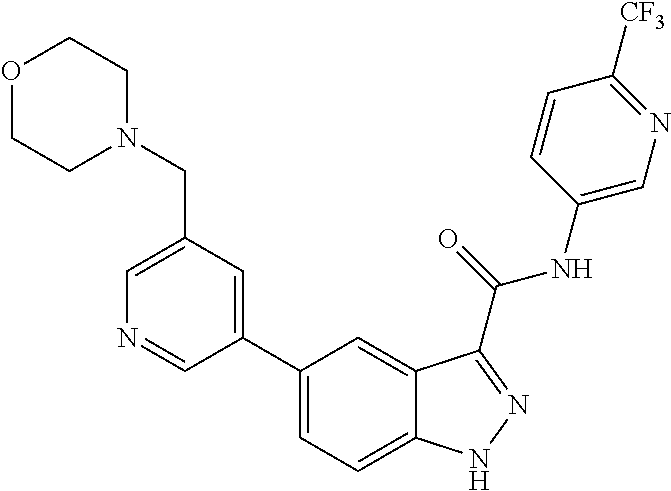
C1(CN2CCOCC2)=CN=CC(C2=CC=C3C(=C2)C(C(NC2=CN=C([CF3])C=C2)=O)=NN3)=C1
